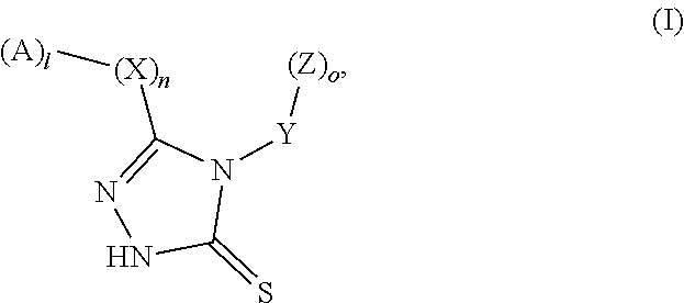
[(A)l][(X)n]C1=NNC(=S)N1[Y][(Z)o]
